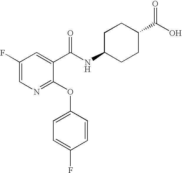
C1(F)=CN=C(OC2=CC=C(F)C=C2)C(C(NC2CCC(C(O)=O)CC2)=O)=C1
